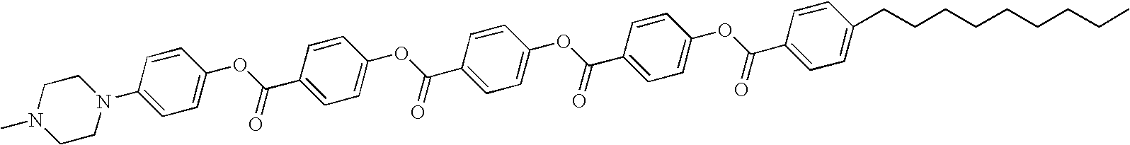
C1CN(C)CCN1C1=CC=C(OC(C2=CC=C(OC(C3=CC=C(OC(=O)C4=CC=C(OC(=O)C5=CC=C(CCCCCCCCC)C=C5)C=C4)C=C3)=O)C=C2)=O)C=C1
